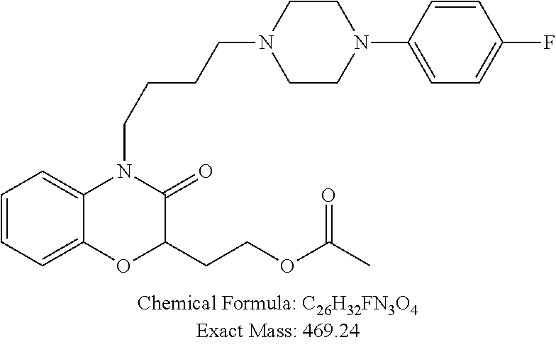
C1=CC=C2C(=C1)N(CCCCN1CCN(C3=CC=C(F)C=C3)CC1)C(=O)C(CCOC(C)=O)O2
